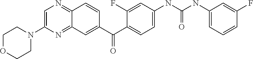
C12=NC=C(N3CCOCC3)N=C1C=C(C(C1=CC=C(NC(NC3=CC=CC(F)=C3)=O)C=C1F)=O)C=C2
